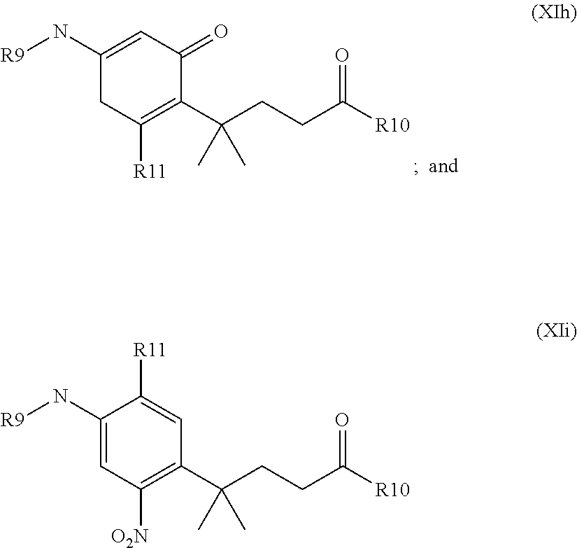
C1(N[R9])=CC(=O)C(C(CCC([R10])=O)(C)C)=C([R11])C1.C1(N[R9])=CC([O2N])=C(C(CCC([R10])=O)(C)C)C=C1[R11]
